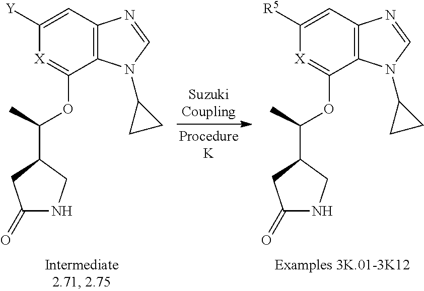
C1([R5])=CC2=C(C(OC(C3CC(=O)NC3)C)=[X]1)N(C1CC1)C=N2.C1([Y])=CC2=C(C(OC(C3CC(=O)NC3)C)=[X]1)N(C1CC1)C=N2
